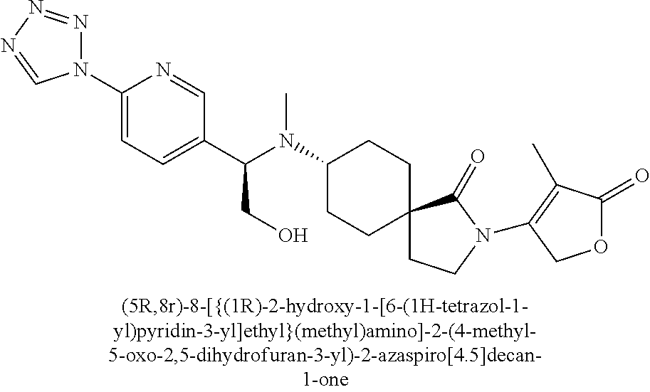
C1(N2N=NN=C2)=CC=C(C(N(C2CCC3(CC2)CCN(C2=C(C)C(=O)OC2)C3=O)C)CO)C=N1
